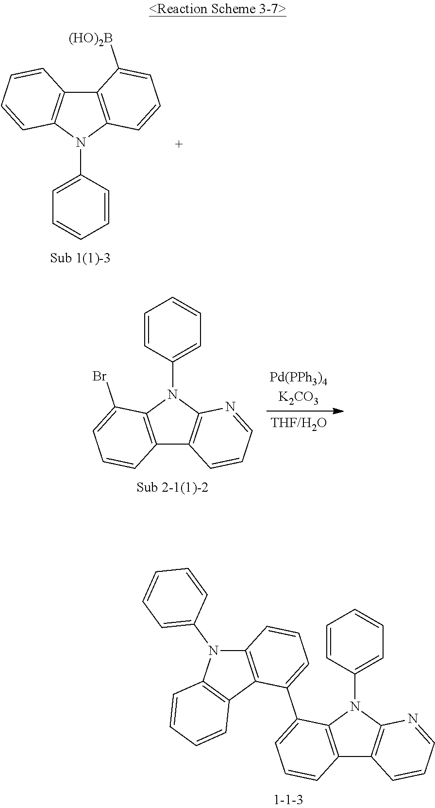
C12=C(N(C3=CC=CC=C3)C3=C1C=CC=N3)C(Br)=CC=C2.C12=C(N(C3=CC=CC=C3)C3=C1C=CC=C3)C=CC=C2[(HO)2B].C12=C(N(C3=CC=CC=C3)C3=C1C=CC=N3)C(C1=CC=CC3=C1C1=C(N3C3=CC=CC=C3)C=CC=C1)=CC=C2
